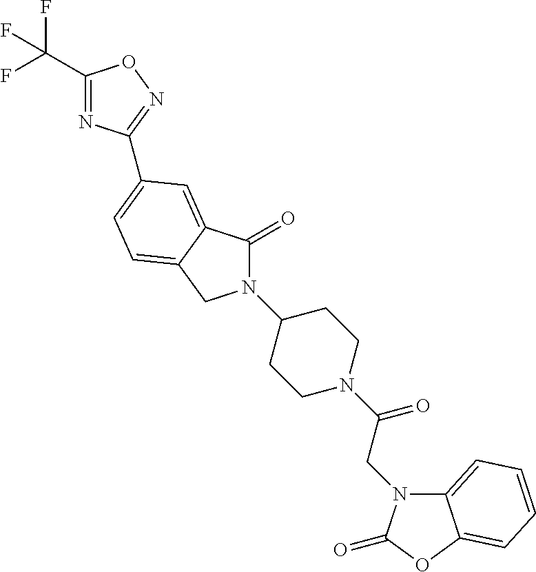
C1(C(F)(F)F)=NC(C2=CC=C3C(=C2)C(=O)N(C2CCN(C(CN4C5=CC=CC=C5OC4=O)=O)CC2)C3)=NO1
